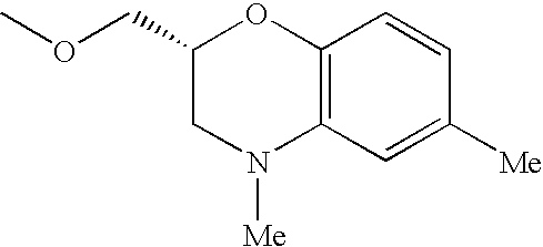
C1(COC)CN([Me])C2=C(O1)C=CC([Me])=C2
